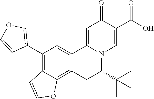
O=C1C(C(O)=O)=CN2C(=C1)C1=CC(C3=COC=C3)=C3C(=C1CC2C(C)(C)C)OC=C3
